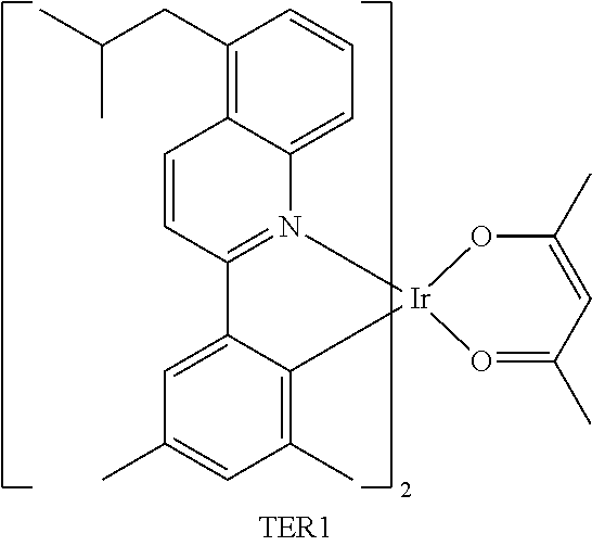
C1=CC2=N(C3=CC=CC(CC(C)C)=C13)C[Ir]1(C3=C(C)C=C(C)C=C23)O=C(C)C=C(C)O1
